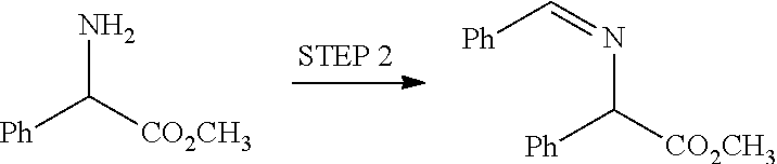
[Ph]C([CO2CH3])N.[Ph]C([CO2CH3])N=C[Ph]
